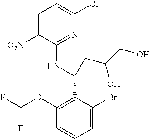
C1(OC(F)F)=C(C(CC(CO)O)NC2=NC(Cl)=CC=C2[O2N])C(Br)=CC=C1
